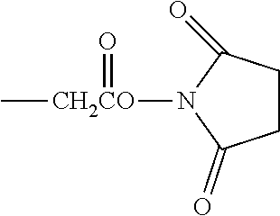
C[CH2CO](=O)N1C(=O)CCC1=O
